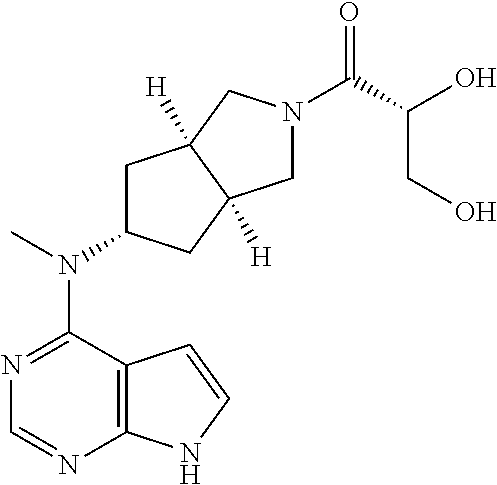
N1=C(N(C2CC3([H])C([H])(C2)CN(C(C(O)CO)=O)C3)C)C2=C(N=C1)NC=C2
